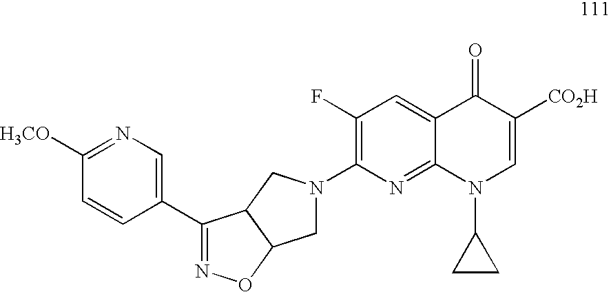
C1N(C2=C(F)C=C3C(=N2)N(C2CC2)C=C([CO2H])C3=O)CC2C1ON=C2C1=CN=C([H3CO])C=C1
